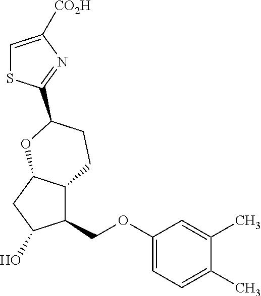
C1=C([CO2H])N=C(C2CCC3C(COC4=CC=C(C)C(C)=C4)C(O)CC3O2)S1
